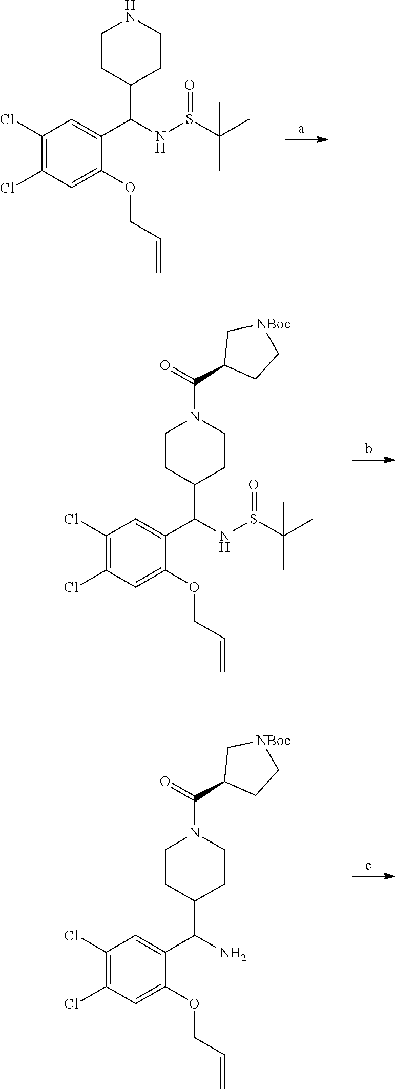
C1(Cl)=C(Cl)C=C(OCC=C)C(C(NS(C(C)(C)C)=O)C2CCNCC2)=C1.C1(Cl)=C(Cl)C=C(OCC=C)C(C(NS(C(C)(C)C)=O)C2CCN(C(C3CC[NBoc]C3)=O)CC2)=C1.C1(Cl)=C(Cl)C=C(OCC=C)C(C(N)C2CCN(C(C3CC[NBoc]C3)=O)CC2)=C1
